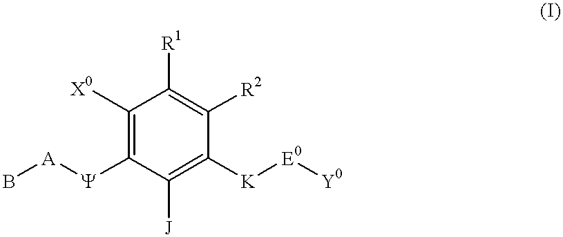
C1([X0])=C([Y][A]B)C([J])=C([K][E0][Y0])C([R2])=C1[R1]
